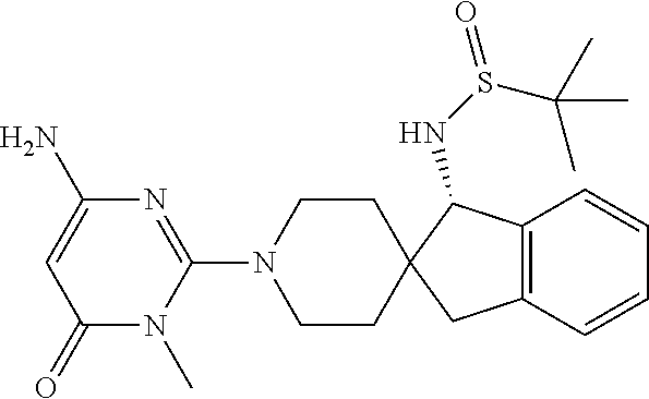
C1(=O)N(C)C(N2CCC3(CC2)CC2=C(C3NS(=O)C(C)(C)C)C=CC=C2)=NC(N)=C1
